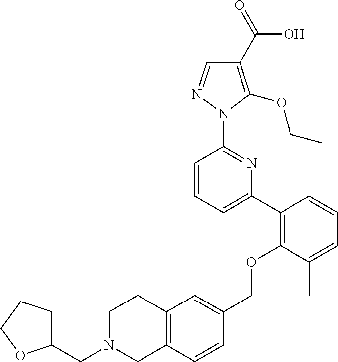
C1(C2=C(OCC3=CC4=C(C=C3)CN(CC3CCCO3)CC4)C(C)=CC=C2)=CC=CC(N2N=CC(C(=O)O)=C2OCC)=N1
